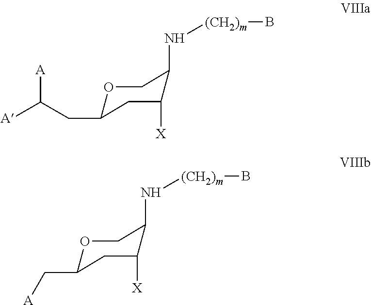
O1C(CC([A])[A])CC([X])C(N[(CH2)m]B)C1.O1C(C[A])CC([X])C(N[(CH2)m]B)C1
